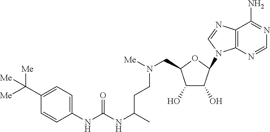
C1(O)C(N2C3=C(C(N)=NC=N3)N=C2)OC(CN([Me])CCC(NC(NC2=CC=C(C([Me])([Me])[Me])C=C2)=O)C)C1O
